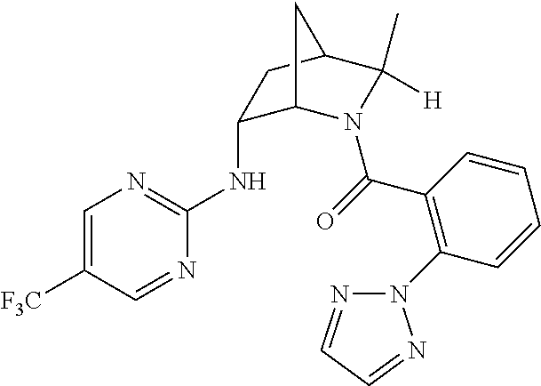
N(C1C2N(C(=O)C3=C(N4N=CC=N4)C=CC=C3)C([H])(C)C(C1)C2)C1=NC=C([F3C])C=N1
